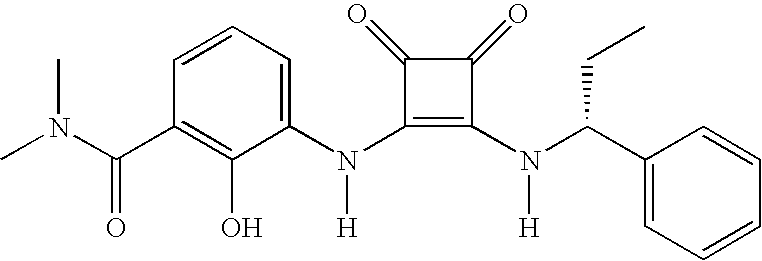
N(C1=C(N(C(C2=CC=CC=C2)CC)[H])C(=O)C1=O)([H])C1=CC=CC(C(N(C)C)=O)=C1O
